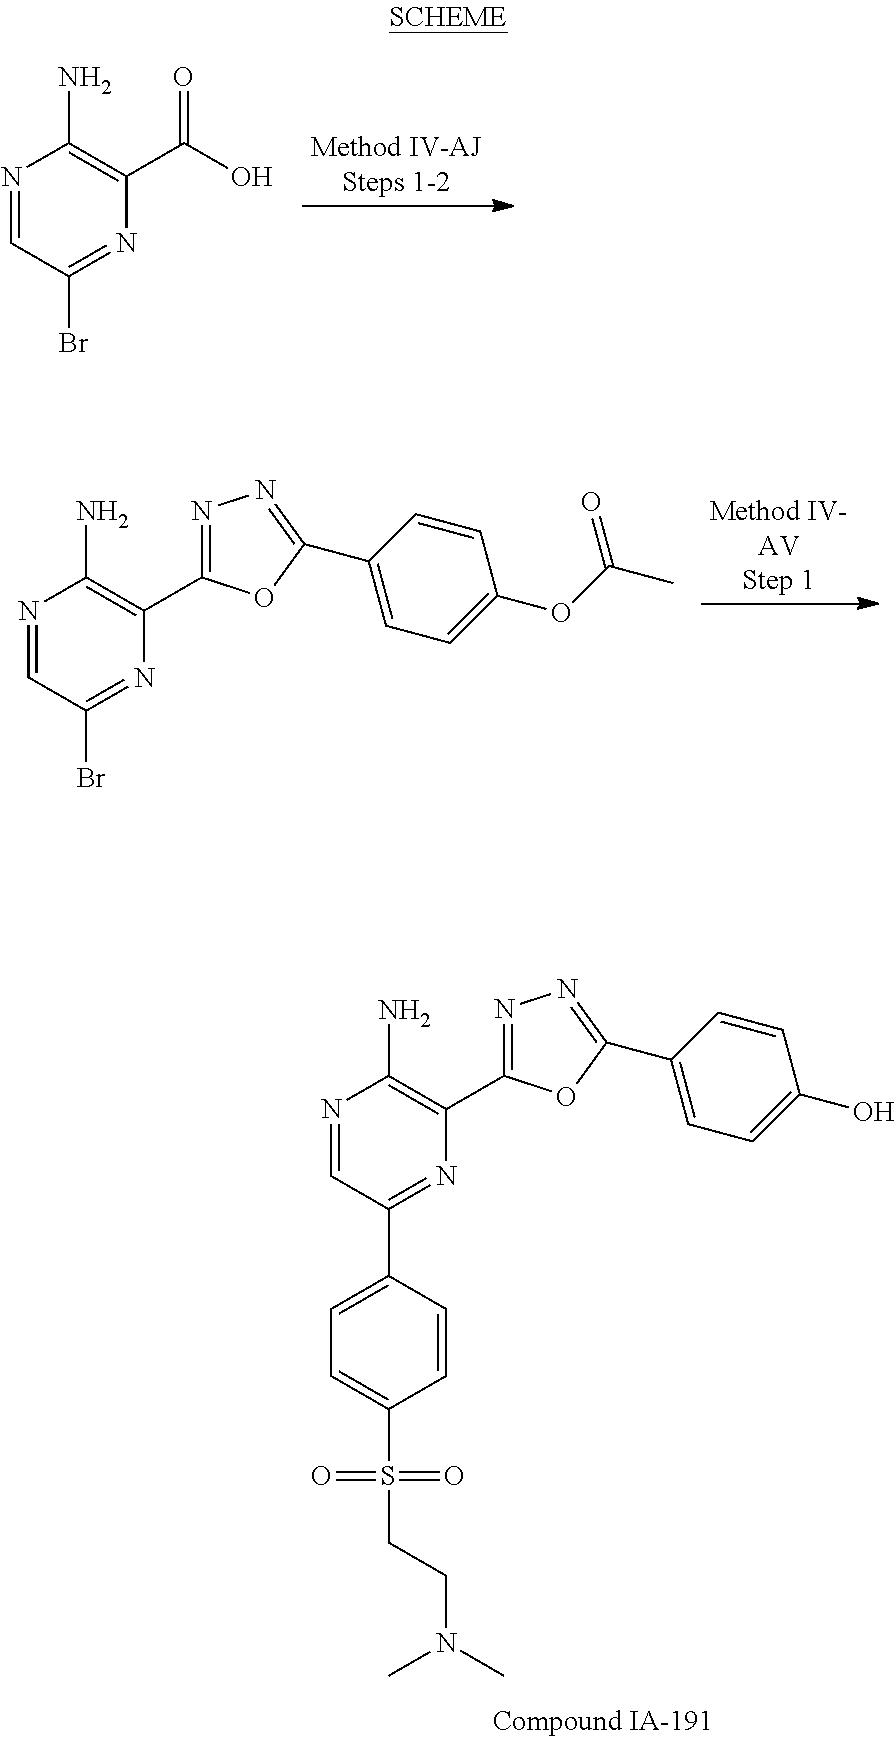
N1=CC(C2=CC=C(S(=O)(=O)CCN(C)C)C=C2)=NC(C2=NN=C(C3=CC=C(O)C=C3)O2)=C1N.N1=CC(Br)=NC(C(=O)O)=C1N.N1=CC(Br)=NC(C2=NN=C(C3=CC=C(OC(=O)C)C=C3)O2)=C1N
